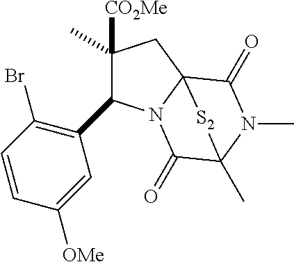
C1=CC(Br)=C(C2C(C)([CO2Me])CC34N2C(=O)C(C)(N(C)C3=O)[S2]4)C=C1[OMe]
